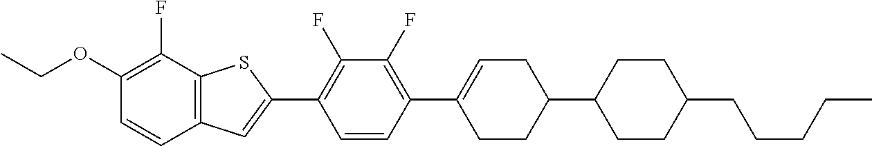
CCOC1=C(F)C2=C(C=C1)C=C(C1=C(F)C(F)=C(C3=CCC(C4CCC(CCCCC)CC4)CC3)C=C1)S2
